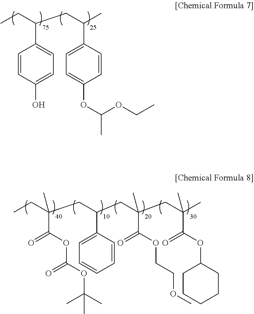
CCC(CC(CC(CC(C)(C)C(=O)OC1CCCCC1)(C)C(=O)OCCOC)C1=CC=CC=C1)(C)C(OC(OC(C)(C)C)=O)=O.C(CC(C1=CC=C(OC(C)OCC)C=C1)C)(C1=CC=C(O)C=C1)CC
